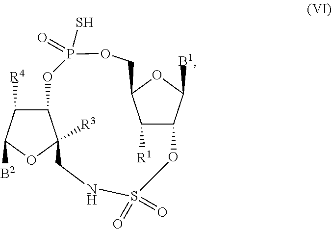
C1([R1])C2OS(=O)(=O)NCC3([R3])C(OP(=O)(S)OCC1OC2[B1])C([R4])C([B2])O3
